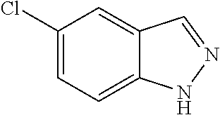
C1(Cl)=CC=C2C(=C1)C=N[N H]2
